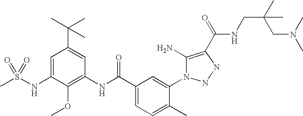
CS(NC1=CC(C(C)(C)C)=CC(NC(C2=CC=C(C)C(N3C(N)=C(C(=O)NCC(C)(CN(C)C)C)NN3)=C2)=O)=C1OC)(=O)=O
